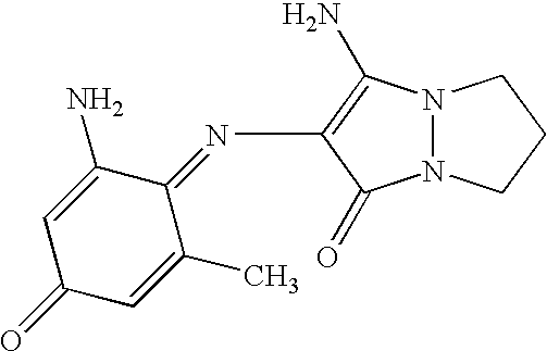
C1(N)=CC(=O)C=C(C)C1=NC1=C(N)N2N(C1=O)CCC2
